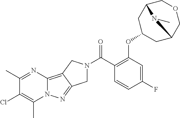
C12=C3C(=NN1C(C)=C(Cl)C(C)=N2)CN(C(C1=C(OC2CC4COCC(C2)N4C)C=C(F)C=C1)=O)C3
